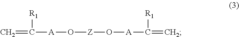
C=C([A]O[Z]O[A]C(=C)[R1])[R1]
